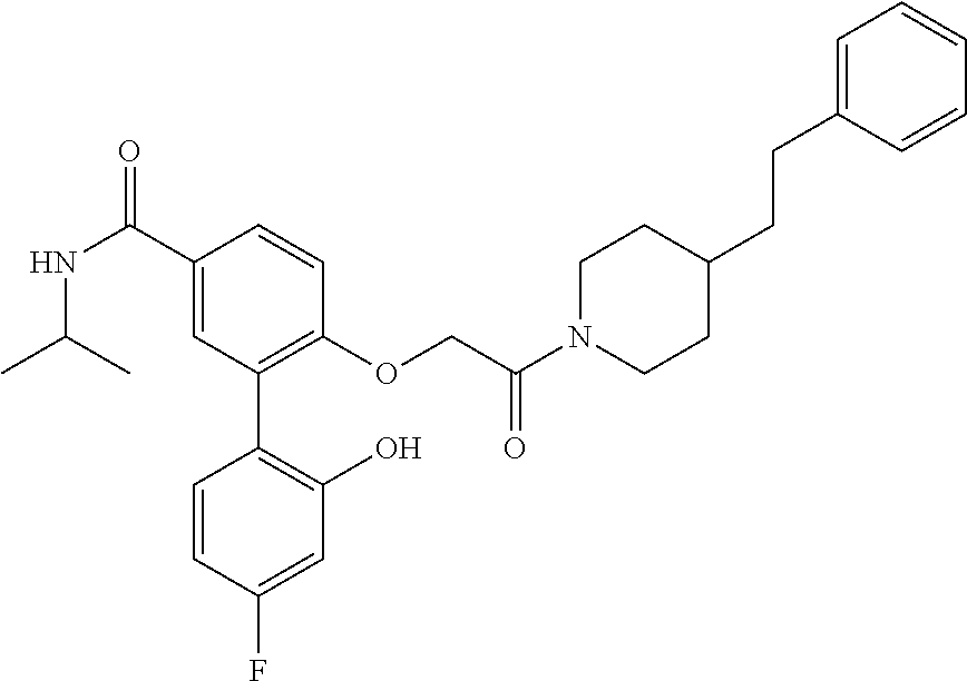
C1(C(NC(C)C)=O)=CC(C2=C(O)C=C(F)C=C2)=C(OCC(N2CCC(CCC3=CC=CC=C3)CC2)=O)C=C1
